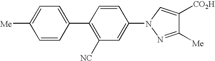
C1=CC(C2=C([NC])C=C(N3N=C([Me])C([CO2H])=C3)C=C2)=CC=C1[Me]
